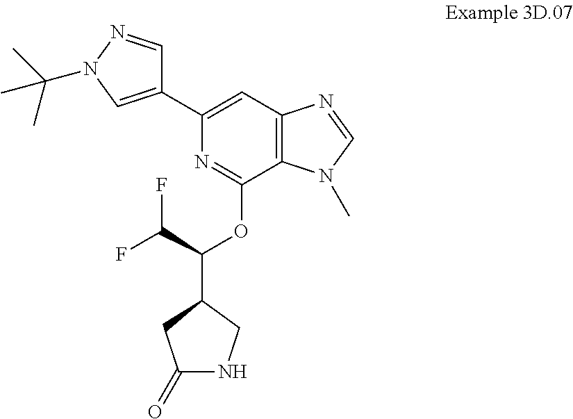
C1(C2=CN(C(C)(C)C)N=C2)=CC2=C(C(OC(C3CNC(=O)C3)C(F)F)=N1)N(C)C=N2
